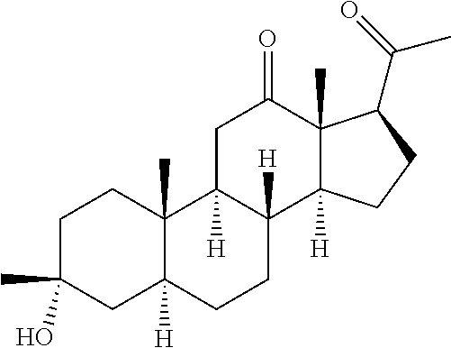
C1C(C)(O)CC2([H])C(C)(C1)C1([H])C([H])(CC2)C2([H])C(C)(C(C(C)=O)CC2)C(=O)C1
